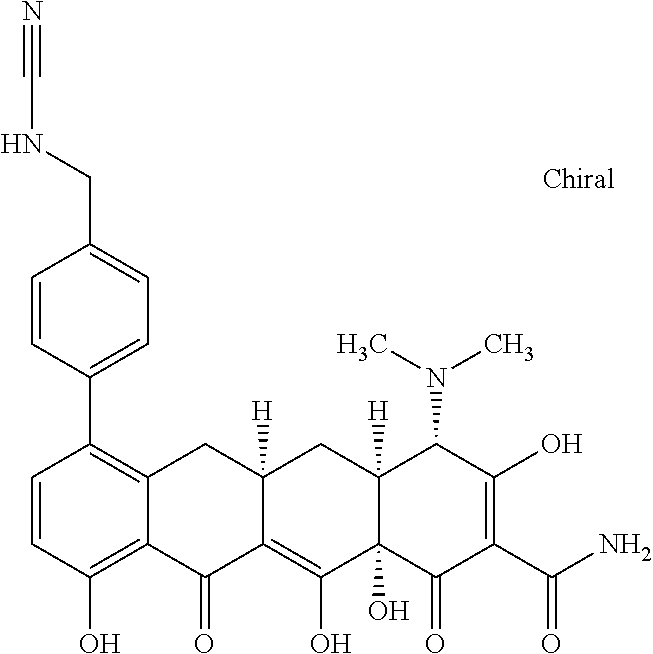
C1=CC(C2=C3C(=C(O)C=C2)C(=O)C2=C(O)C4(O)C([H])(CC2([H])C3)C(N(C)C)C(O)=C(C(N)=O)C4=O)=CC=C1CNC#N
